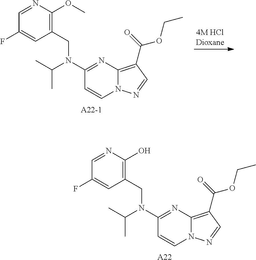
C1(N(CC2=C(O)N=CC(F)=C2)C(C)C)=NC2=C(C(=O)OCC)C=NN2C=C1.[A22].C1(N(CC2=C(OC)N=CC(F)=C2)C(C)C)=NC2=C(C(=O)OCC)C=NN2C=C1
